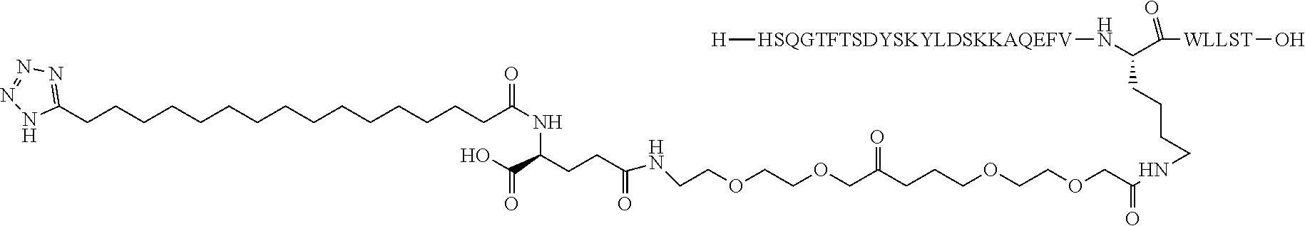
[H].C(CCCC(N[HSQGTFTSDYSKYLDSKKAQEFV][H])C([WLLST]O)=O)NC(COCCOCCCC(COCCOCCNC(CCC(NC(CCCCCCCCCCCCCCCC1=NN=NN1)=O)C(=O)O)=O)=O)=O
